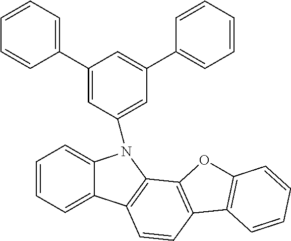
C1=CC=C2C(=C1)N(C1=CC(C3=CC=CC=C3)=CC(C3=CC=CC=C3)=C1)C1=C2C=CC2=C1OC1=C2C=CC=C1
